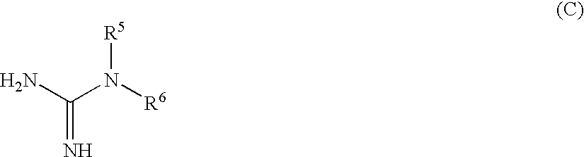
N=C(N)N([R6])[R5]
